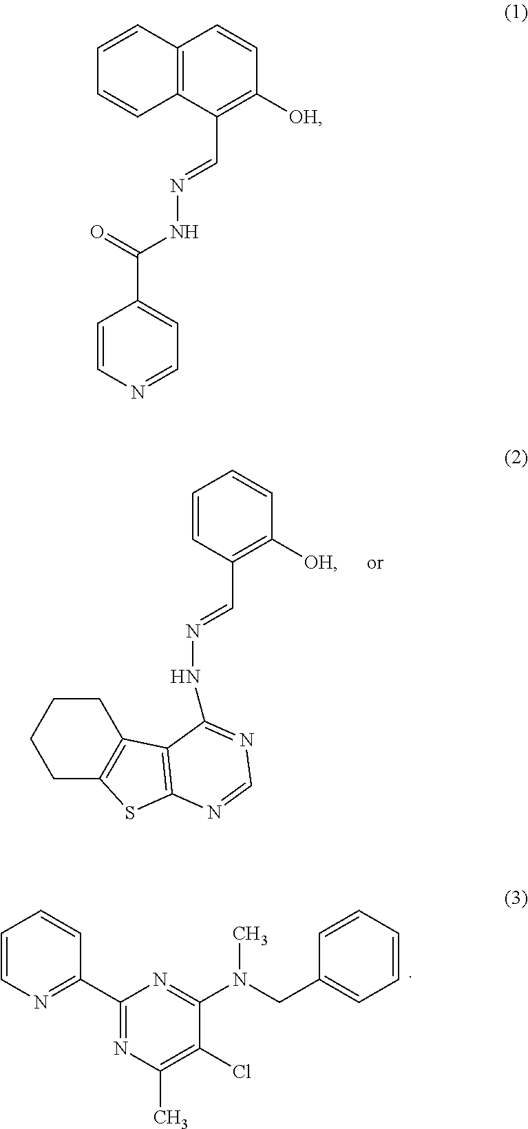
C1CCCC2=C1C1=C(S2)N=CN=C1NN=CC1=C([OH])C=CC=C1.C1=CN=C(C2=NC(C)=C(Cl)C(N(CC3=CC=CC=C3)C)=N2)C=C1.C12=C(C(C=NNC(C3=CC=NC=C3)=O)=C([OH])C=C1)C=CC=C2
